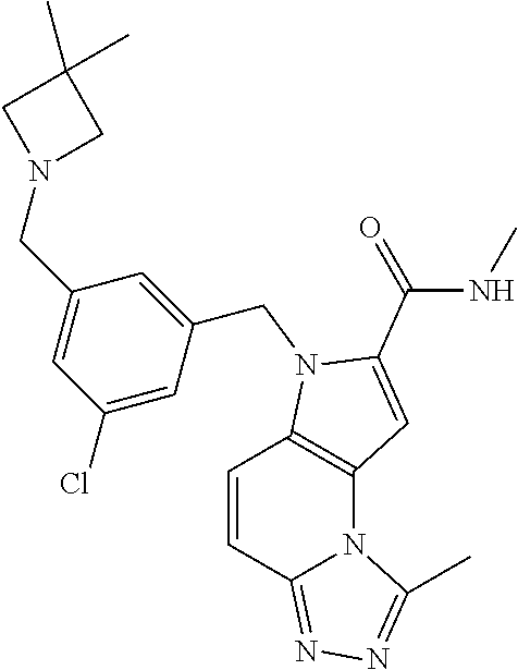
C1=CC2=NN=C(C)N2C2=C1N(CC1=CC(CN3CC(C)(C)C3)=CC(Cl)=C1)C(C(NC)=O)=C2
